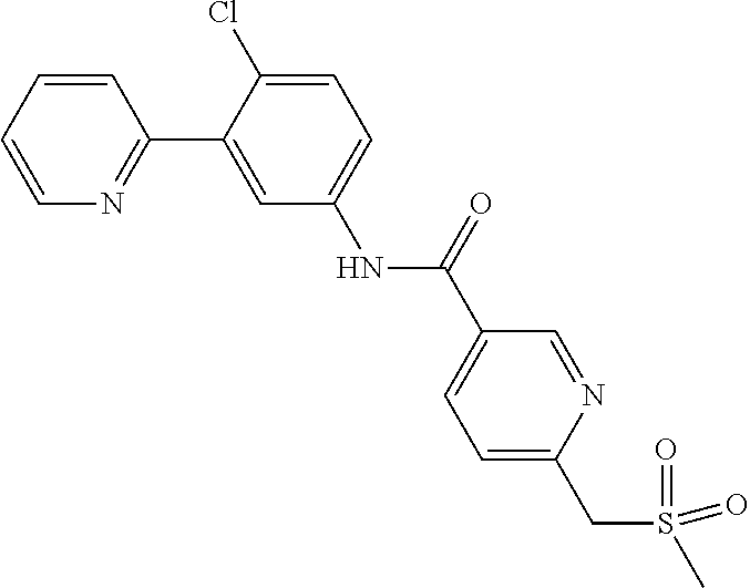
C1=CC=CN=C1C1=CC(NC(C2=CC=C(CS(=O)(=O)C)N=C2)=O)=CC=C1Cl
